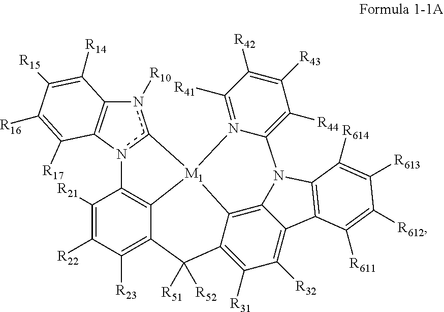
n1([R10])c2n(C3=C1C([R14])=C([R15])C([R16])=C3[R17])C1=C3C(=C([R23])C([R22])=C1[R21])C([R51])([R52])C1=C([R31])C([R32])=C4C5=C1[M1]23N1=C([R41])C([R42])=C([R43])C([R44])=C1N5C1=C4C([R611])=C([R612])C([R613])=C1[R614]
